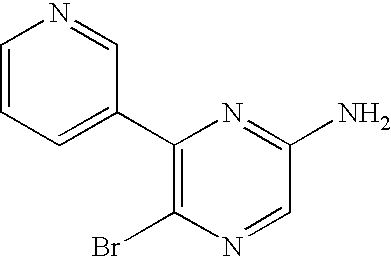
C1(C2=C(Br)N=CC(N)=N2)=CC=CN=C1
